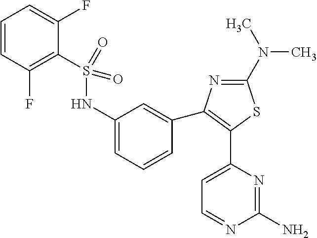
C1(N(C)C)=NC(C2=CC(NS(C3=C(F)C=CC=C3F)(=O)=O)=CC=C2)=C(C2=CC=NC(N)=N2)S1
